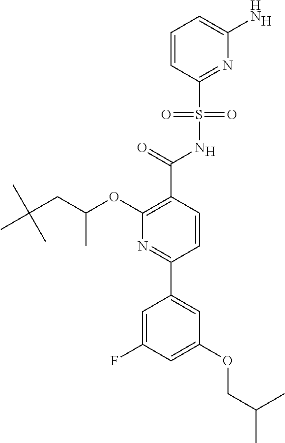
[H].C1(C(=O)NS(C2=NC(N)=CC=C2)(=O)=O)=C(OC(CC(C)(C)C)C)N=C(C2=CC(OCC(C)C)=CC(F)=C2)C=C1.[H]
